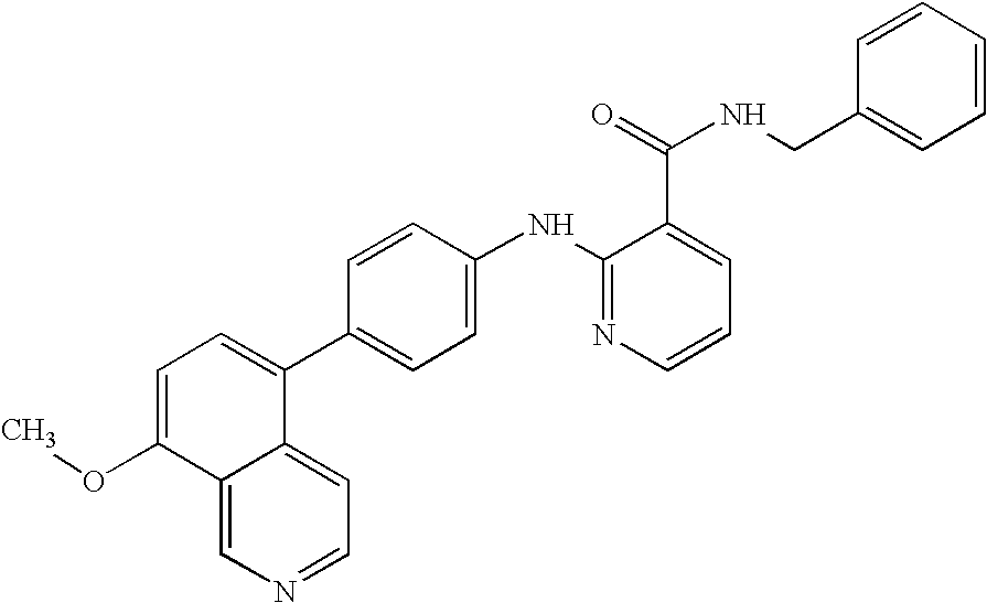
C12=CN=CC=C1C(C1=CC=C(NC3=NC=CC=C3C(=O)NCC3=CC=CC=C3)C=C1)=CC=C2OC
